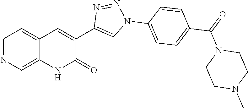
C1=NC=C2C(=C1)C=C(C1=CN(C3=CC=C(C(=O)N4CCN(C)CC4)C=C3)N=N1)C(=O)N2
